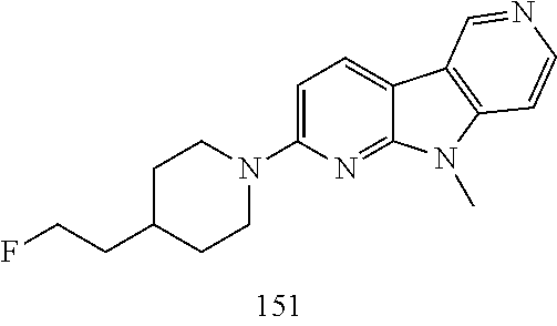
C1=C(N2CCC(CCF)CC2)N=C2C(=C1)C1=C(N2C)C=CN=C1
